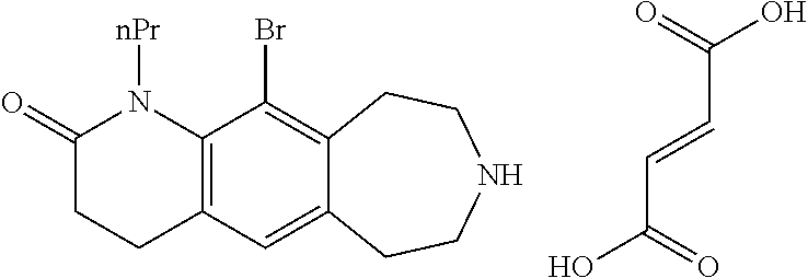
C12=C(C=C3C(=C1Br)CCNCC3)CCC(=O)N2[nPr].C(C(=O)O)=CC(O)=O
